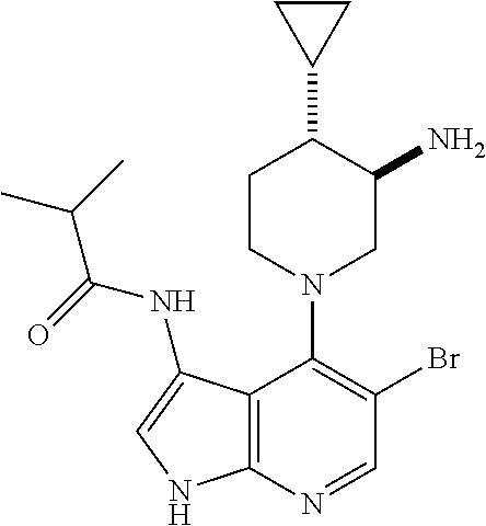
C12=C(N=CC(Br)=C1N1CC(N)C(C3CC3)CC1)NC=C2NC(=O)C(C)C
